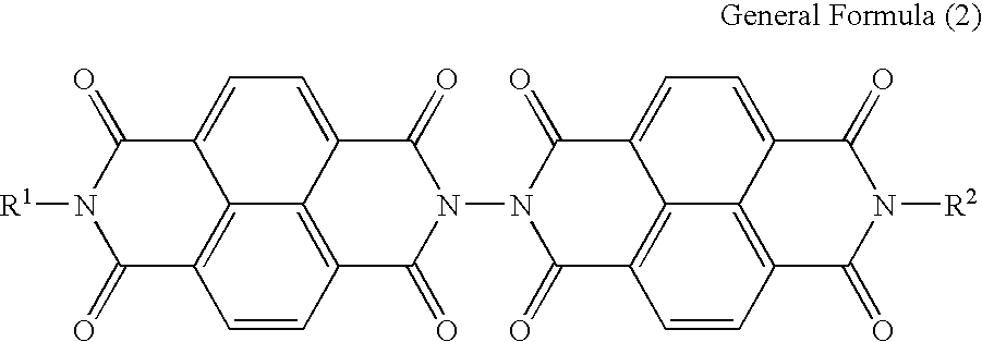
C1(=O)N([R1])C(=O)C2=C3C1=CC=C1C3=C(C=C2)C(=O)N(N2C(=O)C3=C4C(=CC=C5C4=C(C=C3)C(=O)N([R2])C5=O)C2=O)C1=O
